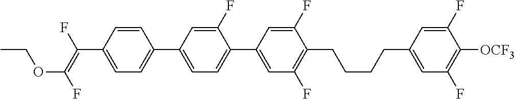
C1=CC(C2=CC=C(C3=CC(F)=C(CCCCC4=CC(F)=C([OCF3])C(F)=C4)C(F)=C3)C(F)=C2)=CC=C1C(F)=C(F)OCC
